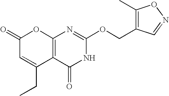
C12=C(C(=O)NC(OCC3=C(C)ON=C3)=N1)C(CC)=CC(=O)O2
